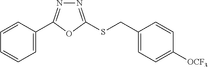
C1=C(C2=NN=C(SCC3=CC=C([OCF3])C=C3)O2)C=CC=C1
